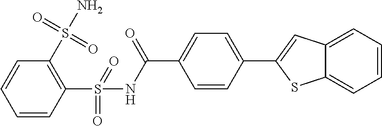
C1(S(N)(=O)=O)=C(S(NC(C2=CC=C(C3=CC4=CC=CC=C4S3)C=C2)=O)(=O)=O)C=CC=C1
